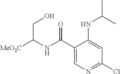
C1(C(=O)NC(CO)[MeO2C])=CN=C(Cl)C=C1NC(C)C
